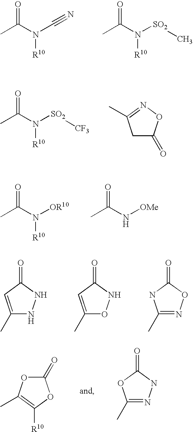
CC(N(C#N)[R10])=O.CC(N([SO2]C)[R10])=O.CC(N([SO2][CF3])[R10])=O.C1C(=O)ON=C1C.CC(N([OR10])[R10])=O.CC(N[OMe])=O.C1(C)=CC(=O)NN1.C1(C)=CC(=O)NO1.C1(C)=NOC(=O)N1.C1(=O)OC(C)=C([R10])O1.C1(C)=NNC(=O)O1
